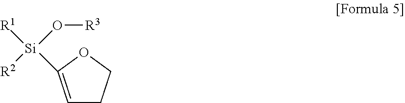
[R2][Si](O[R3])([R1])C1=CCCO1
